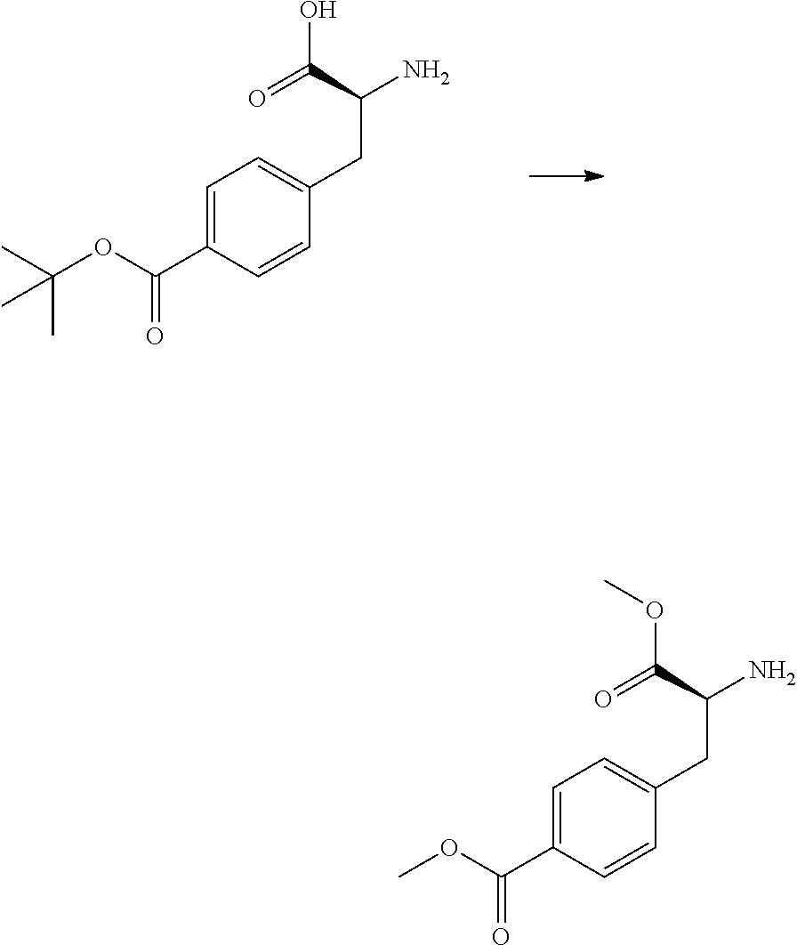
C1=C(C(OC(C)(C)C)=O)C=CC(CC(N)C(=O)O)=C1.C1=C(C(OC)=O)C=CC(CC(N)C(=O)OC)=C1
